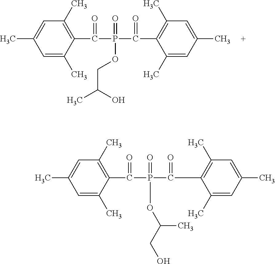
C1=C(C)C=C(C)C(C(P(C(C2=C(C)C=C(C)C=C2C)=O)(=O)OCC(C)O)=O)=C1C.C1=C(C)C=C(C)C(C(P(C(C2=C(C)C=C(C)C=C2C)=O)(=O)OC(CO)C)=O)=C1C
